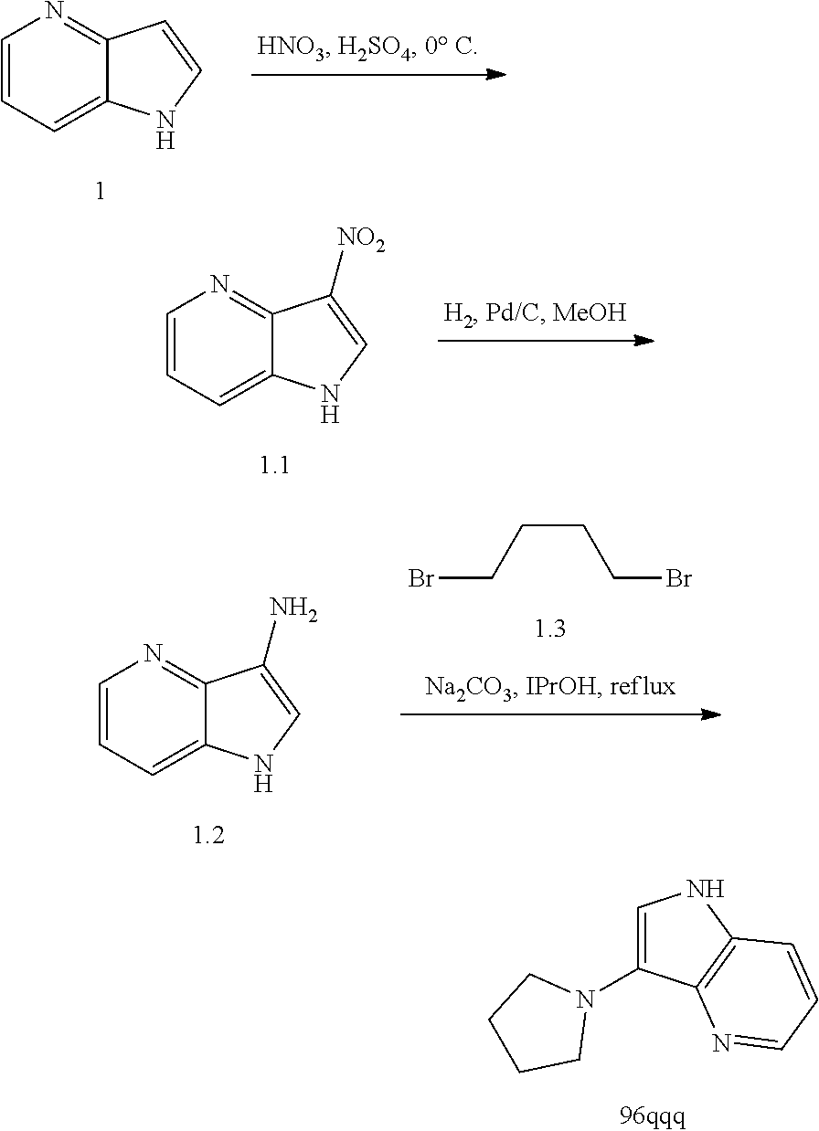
C1=CC=C2C(=N1)C=CN2.C1=CC=C2C(=N1)C([NO2])=CN2.C1=CC=C2C(=N1)C(N)=CN2.BrCCCCBr.C1=C(N2CCCC2)C2=C(N1)C=CC=N2
